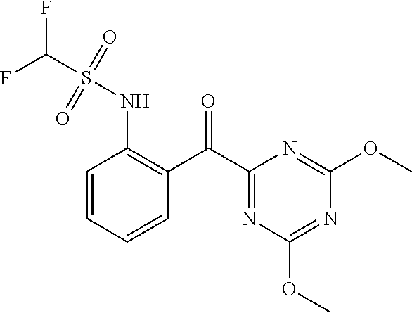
C1=CC=CC(C(C2=NC(OC)=NC(OC)=N2)=O)=C1NS(C(F)F)(=O)=O
